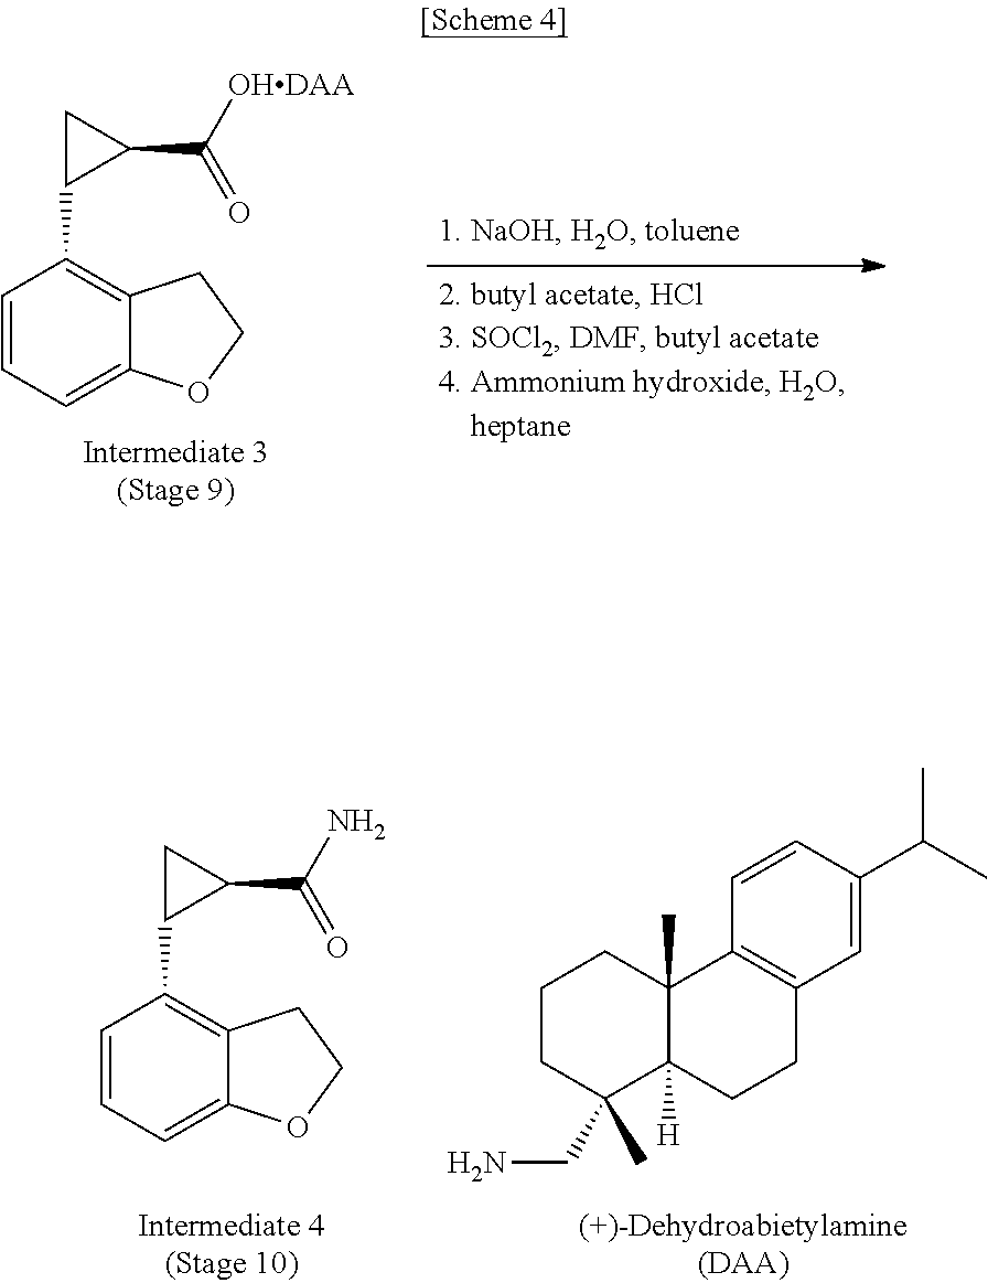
C1=CC=C2C(=C1C1C(C([OHDAA])=O)C1)CCO2.C1=CC=C2C(=C1C1C(C(N)=O)C1)CCO2.C1=CC2=C(C=C1C(C)C)CCC1([H])C2(C)CCCC1(CN)C
